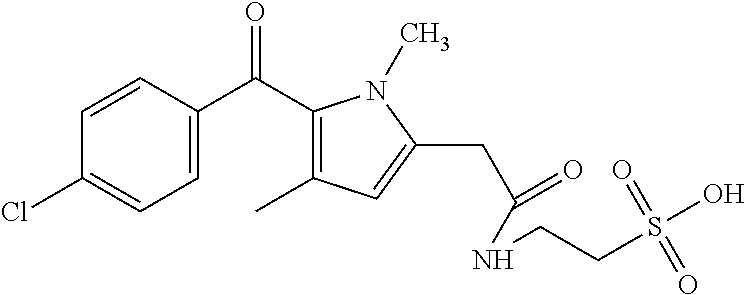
C1(C)=C(C(C2=CC=C(Cl)C=C2)=O)N(C)C(CC(=O)NCCS(O)(=O)=O)=C1
